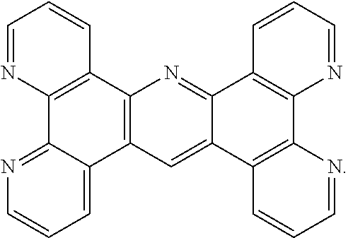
C12=C(C=C3C(=N1)C1=C(C4=C3C=CC=N4)N=CC=C1)C1=CC=CN=C1C1=C2C=CC=N1
